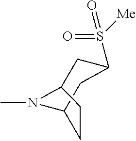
N1(C)C2CC(S(=O)(=O)[Me])CC1CC2
